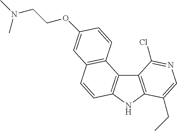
C12=C(NC3=C1C1=C(C=C3)C=C(OCCN(C)C)C=C1)C(CC)=CN=C2Cl
